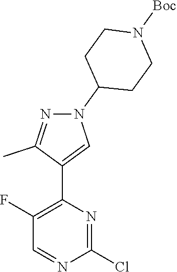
N1=CC(F)=C(C2=CN(C3CCN([Boc])CC3)N=C2C)N=C1Cl
